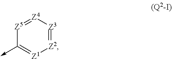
[Z5]1=[Z4][Z3]=[Z2][Z1]=C1->C
